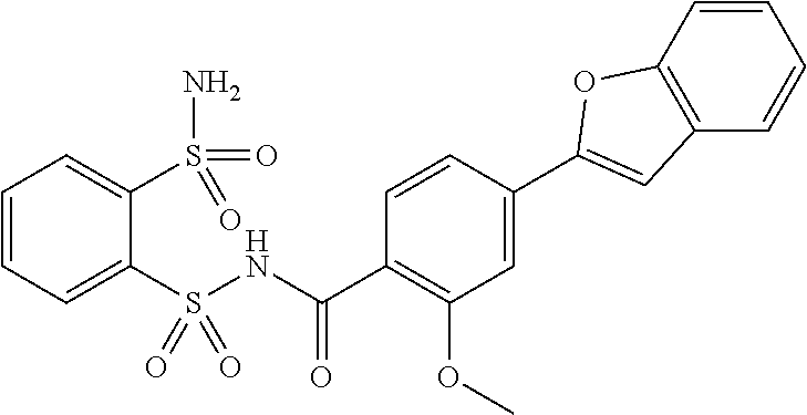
C1=CC=C(S(NC(C2=C(OC)C=C(C3=CC4=C(C=CC=C4)O3)C=C2)=O)(=O)=O)C(S(N)(=O)=O)=C1
